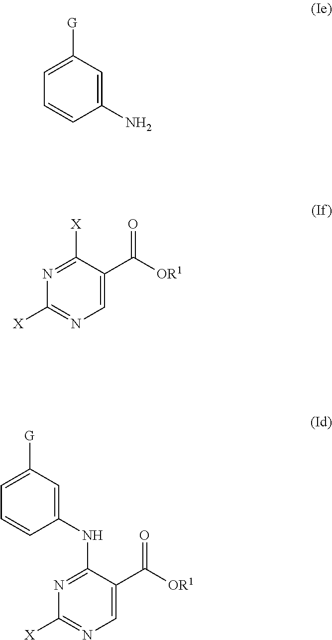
C1([G])=CC=CC(N)=C1.C1([X])=NC([X])=NC=C1C([OR1])=O.C1([G])=CC=CC(NC2=NC([X])=NC=C2C([OR1])=O)=C1
